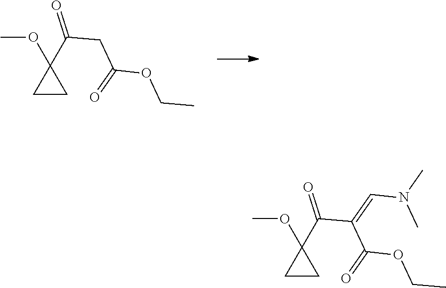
COC1(C(=O)CC(OCC)=O)CC1.COC1(C(=O)C(C(OCC)=O)=CN(C)C)CC1
